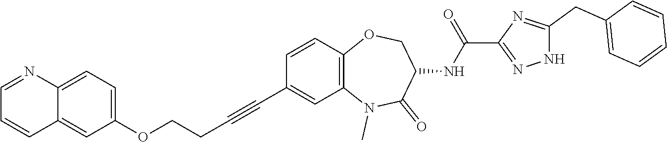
C12=C(C=CC(C#CCCOC3=CC=C4C(=C3)C=CC=N4)=C1)OCC(NC(C1=NNC(CC3=CC=CC=C3)=N1)=O)C(=O)N2C
